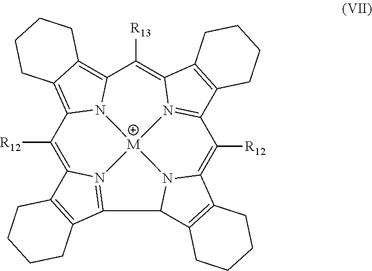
C1([R12])=C2N3=C(C4N5C(=C([R12])C6=N7C(=C([R13])C8=C9C(=C1N8[M]753)CCCC9)C1=C6CCCC1)C1=C4CCCC1)C1=C2CCCC1
